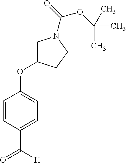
C1=CC(C([H])=O)=CC=C1OC1CN(C(=O)OC(C)(C)C)CC1
